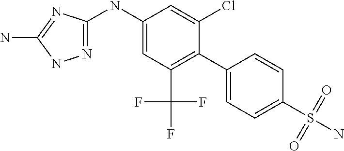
N1=C(NC2=CC(C(F)(F)F)=C(C3=CC=C(S(=O)(=O)N)C=C3)C(Cl)=C2)N=C(N)N1
